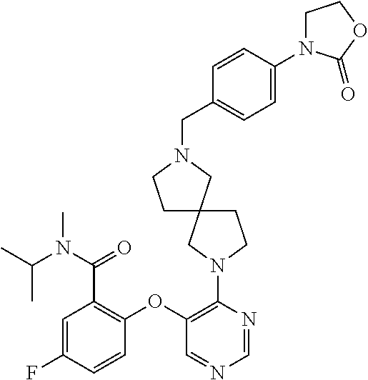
C1(N2CC3(CC2)CCN(CC2=CC=C(N4CCOC4=O)C=C2)C3)=C(OC2=C(C(N(C(C)C)C)=O)C=C(F)C=C2)C=NC=N1
